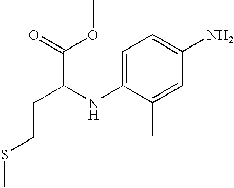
CSCCC(C(=O)OC)NC1=CC=C(N)C=C1C
